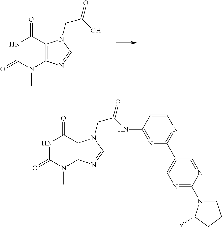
N1C(=O)N(C)C2=C(C1=O)N(CC(O)=O)C=N2.N1C(=O)N(C)C2=C(C1=O)N(CC(NC1=NC(C3=CN=C(N4CCCC4C)N=C3)=NC=C1)=O)C=N2
